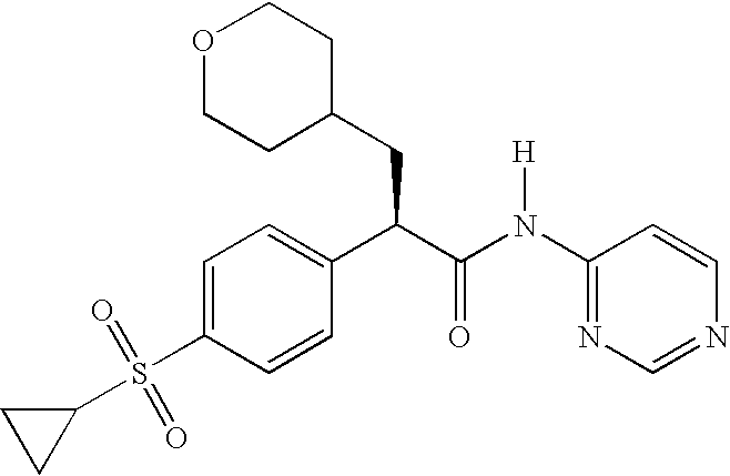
O1CCC(CC(C(N(C2=NC=NC=C2)[H])=O)C2=CC=C(S(C3CC3)(=O)=O)C=C2)CC1
